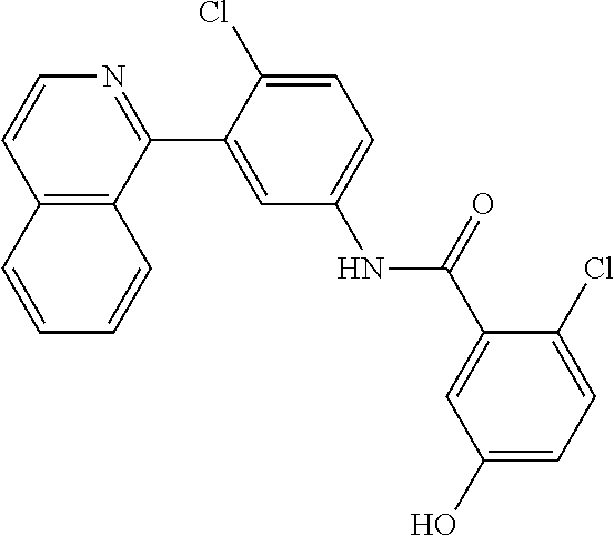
C12=C(C(C3=CC(NC(C4=CC(O)=CC=C4Cl)=O)=CC=C3Cl)=NC=C1)C=CC=C2
